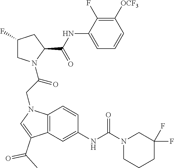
FC1=C([OCF3])C=CC=C1NC(C1CC(F)CN1C(CN1C2=C(C(C(C)=O)=C1)C=C(NC(N1CC(F)(F)CCC1)=O)C=C2)=O)=O
